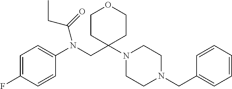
C1=C(F)C=CC(N(CC2(N3CCN(CC4=CC=CC=C4)CC3)CCOCC2)C(=O)CC)=C1
